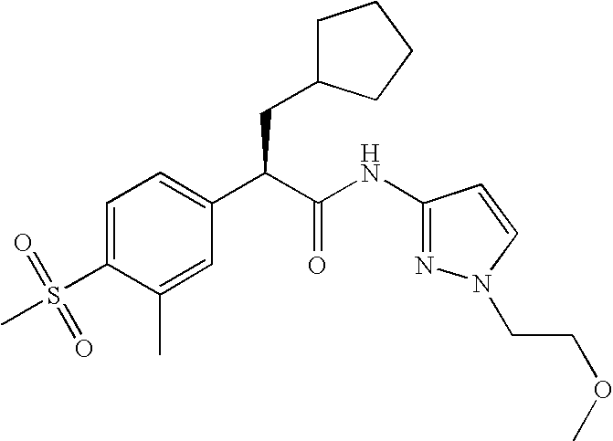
C1=C(S(=O)(C)=O)C(C)=CC(C(C(NC2=NN(CCOC)C=C2)=O)CC2CCCC2)=C1
